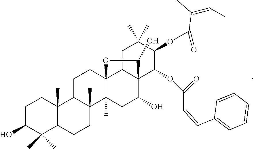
C1C(O)C(C)(C)C2C(C)(C1)C1C(C)(CC2)C2(C)C3(CC1)C1C(C(O)C2)(C(OC(=O)C=CC2=CC=CC=C2)C(OC(=O)C(=CC)C)C(C)(C)C1)C(O)O3
